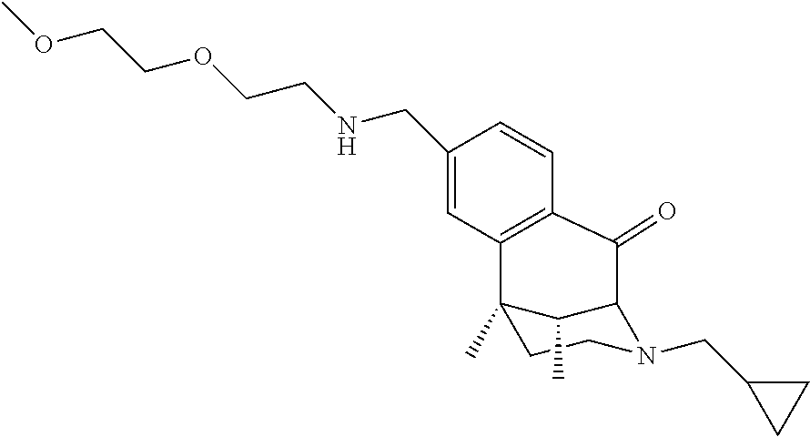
C12(C)CCN(CC3CC3)C(C1C)C(=O)C1=C2C=C(CNCCOCCOC)C=C1
